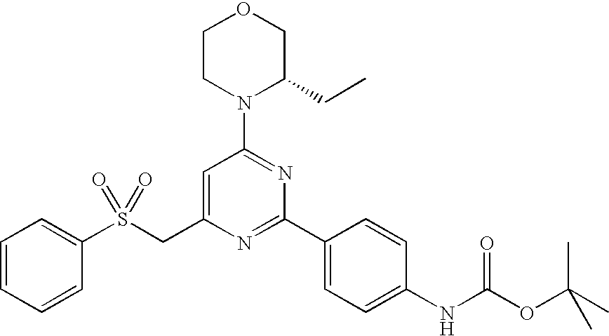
C1(S(CC2=CC(N3C(CC)COCC3)=NC(C3=CC=C(NC(OC(C)(C)C)=O)C=C3)=N2)(=O)=O)=CC=CC=C1
